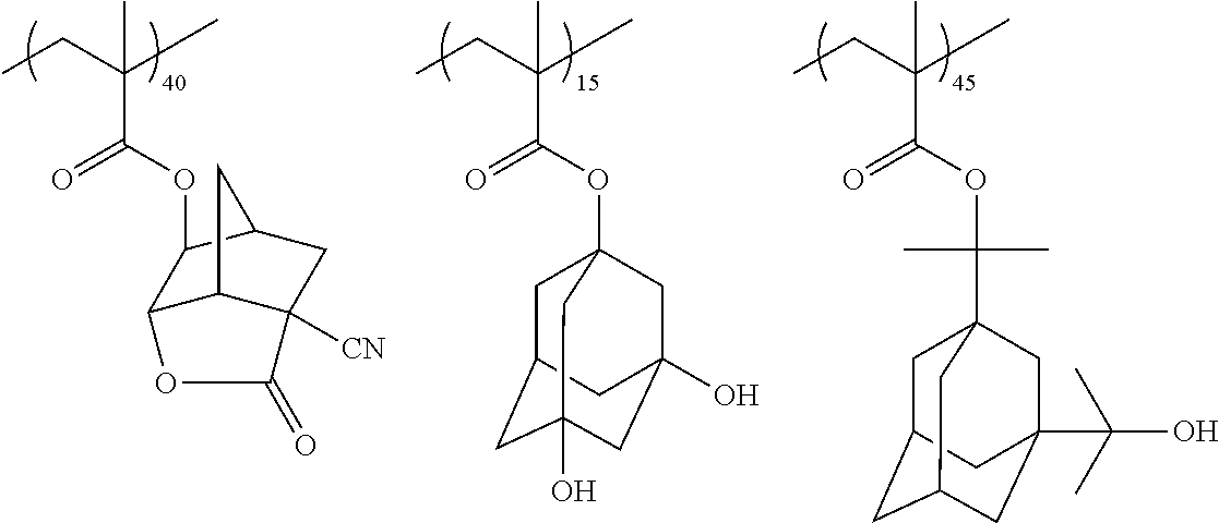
C(OC1C2C3C([CN])(CC1C3)C(=O)O2)(=O)C(CC)(C)C.C(OC12CC3CC(O)(CC(O)(C1)C3)C2)(=O)C(CC)(C)C.C(OC(C)(C)C12CC3CC(CC(C(C)(C)O)(C1)C3)C2)(=O)C(CC)(C)C
